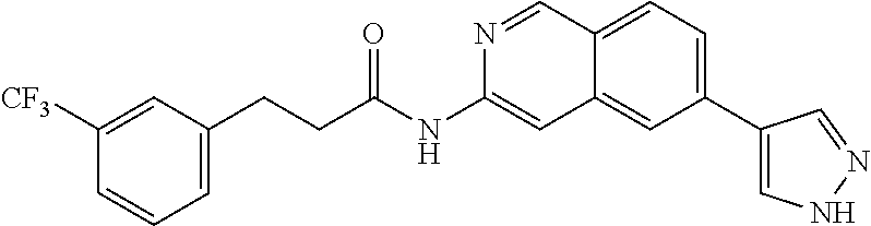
C(C(=O)NC1=CC2=CC(C3=CNN=C3)=CC=C2C=N1)CC1=CC=CC([CF3])=C1
